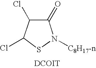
N1([C8H17-n])C(=O)C(Cl)C(Cl)S1.[DCOIT]
